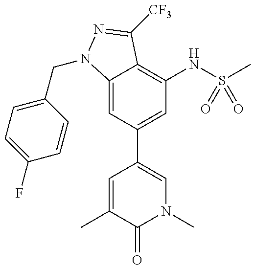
C12=CC(C3=CN(C)C(=O)C(C)=C3)=CC(NS(C)(=O)=O)=C1C([CF3])=NN2CC1=CC=C(F)C=C1
